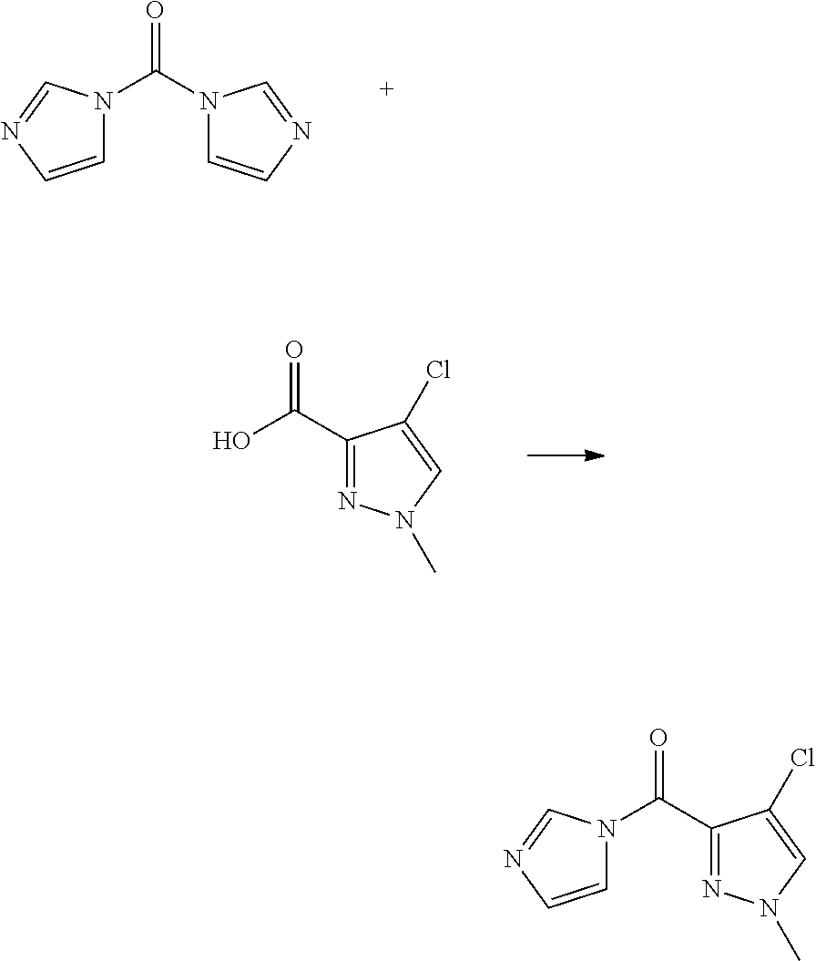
C1=CN=CN1C(N1C=CN=C1)=O.C1(C(O)=O)=NN(C)C=C1Cl.C1=CN=CN1C(C1=NN(C)C=C1Cl)=O
